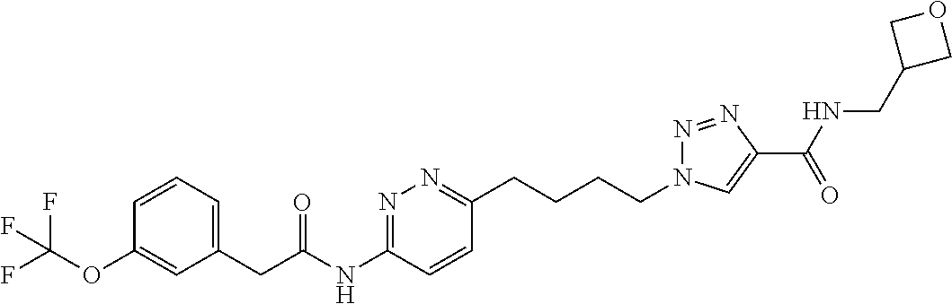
C1=CC=C(CC(NC2=NN=C(CCCCN3N=NC(C(NCC4COC4)=O)=C3)C=C2)=O)C=C1OC(F)(F)F
